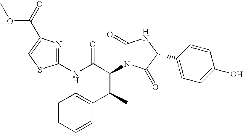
C1(NC(C(C(C2=CC=CC=C2)C)N2C(=O)NC(C3=CC=C(O)C=C3)C2=O)=O)=NC(C(=O)OC)=CS1
